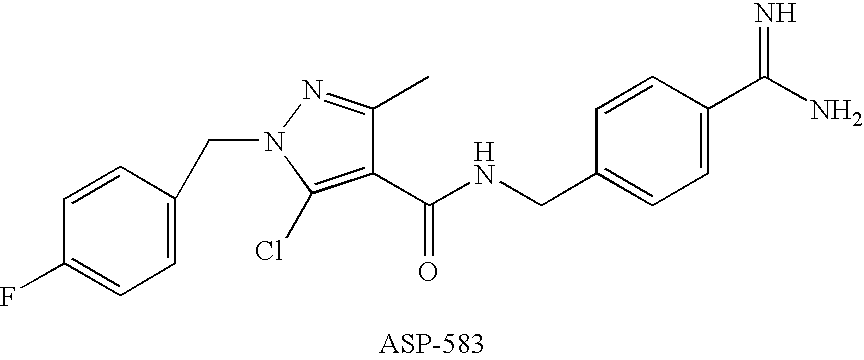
C1=C(CN2N=C(C)C(C(NCC3=CC=C(C(N)=N)C=C3)=O)=C2Cl)C=CC(F)=C1
